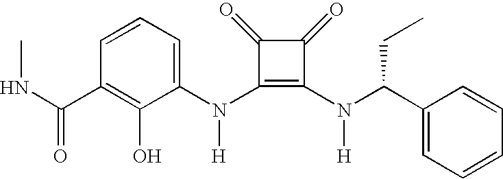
N(C1=C(N(C(C2=CC=CC=C2)CC)[H])C(=O)C1=O)([H])C1=CC=CC(C(NC)=O)=C1O
